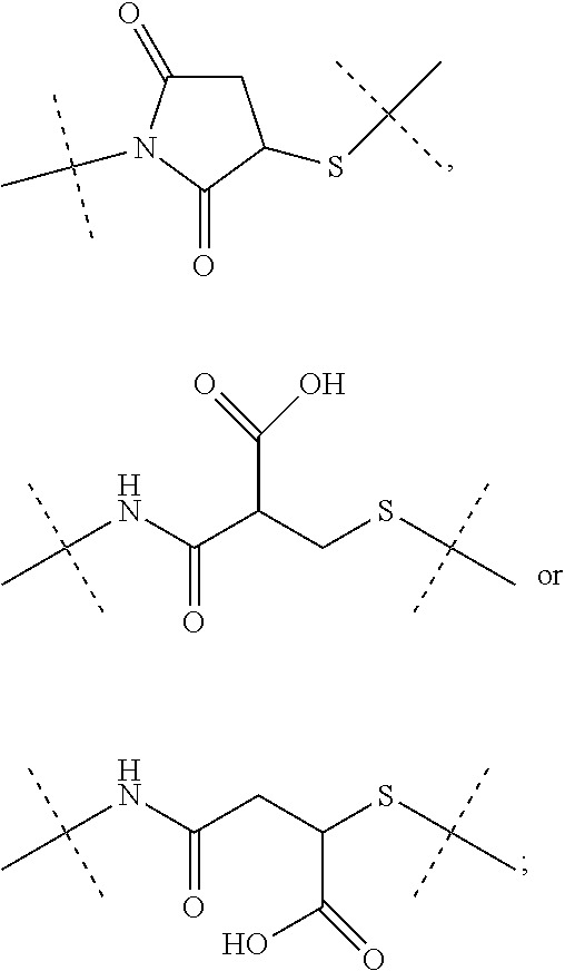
C1(=O)CC(SC(C)(C)C)C(=O)N1C(C)(C)C.O=C(NC(C)(C)C)C(CSC(C)(C)C)C(O)=O.O=C(NC(C)(C)C)CC(SC(C)(C)C)C(O)=O
